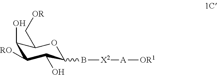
C1(O)C([RO])C(O)C(B[X2][A][OR1])OC1C[OR]
